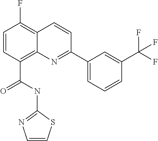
C(C1=C2C(=C(F)C=C1)C=CC(C1=CC=CC(C(F)(F)F)=C1)=N2)(NC1=NC=CS1)=O
